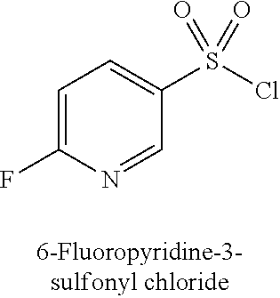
C1=C(F)N=CC(S(Cl)(=O)=O)=C1
